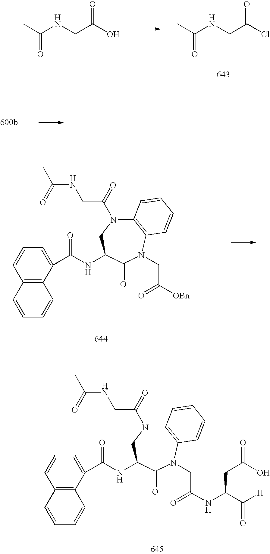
CC(NCC(Cl)=O)=O.CC(NCC(O)=O)=O.C12=C(N(CC(=O)[OBn])C(=O)C(NC(C3=CC=CC4=C3C=CC=C4)=O)CN1C(=O)CNC(=O)C)C=CC=C2.C12=C(N(CC(=O)NC(C([H])=O)CC(=O)O)C(=O)C(NC(C3=CC=CC4=C3C=CC=C4)=O)CN1C(=O)CNC(=O)C)C=CC=C2
